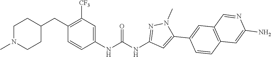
C1(CC2CCN(C)CC2)=C([CF3])C=C(NC(NC2=NN(C)C(C3=CC4=C(C=C3)C=C(N)N=C4)=C2)=O)C=C1
